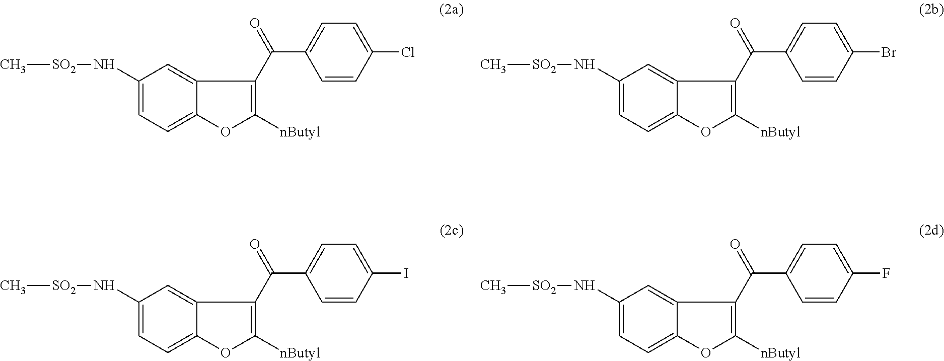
C[SO2]NC1=CC=C2C(=C1)C(C(=O)C1=CC=C(Cl)C=C1)=C([nButyl])O2.C[SO2]NC1=CC=C2C(=C1)C(C(=O)C1=CC=C(Br)C=C1)=C([nButyl])O2.C[SO2]NC1=CC=C2C(=C1)C(C(=O)C1=CC=C(I)C=C1)=C([nButyl])O2.C[SO2]NC1=CC=C2C(=C1)C(C(=O)C1=CC=C(F)C=C1)=C([nButyl])O2
